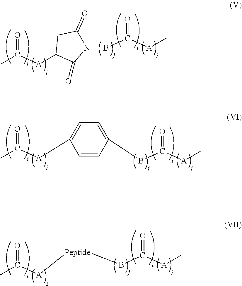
CC([A]C1C(=O)N(BC([A]C)=O)C(=O)C1)=O.CC([A]C1=CC=C(BC([A]C)=O)C=C1)=O.CC([A][Peptide]BC([A]C)=O)=O
